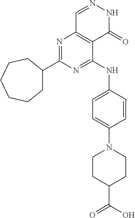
N1=C(C2CCCCCC2)N=C(NC2=CC=C(N3CCC(C(O)=O)CC3)C=C2)C2=C1C=NNC2=O
